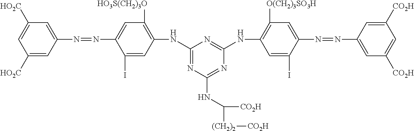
C1([HO2C])=CC(N=NC2=CC([HO3S(CH2)3O])=C(NC3=NC(NC([(CH2)2][CO2H])[CO2H])=NC(NC4=C([O(CH2)3SO3H])C=C(N=NC5=CC([CO2H])=CC([CO2H])=C5)C(I)=C4)=N3)C=C2I)=CC([HO2C])=C1
